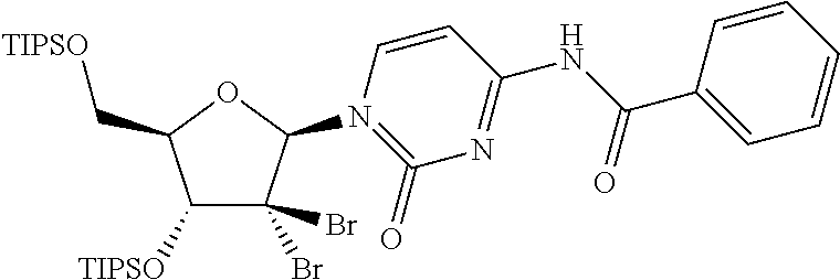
C1([TIPSO])C(Br)(Br)C(N2=C(=O)N=C(NC(C3=CC=CC=C3)=O)C=C2)OC1C[TIPSO]
